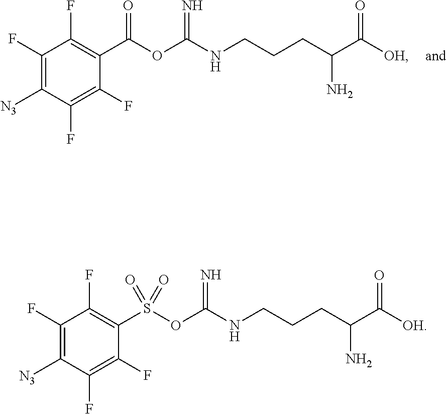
C1(F)=C([N3])C(F)=C(F)C(S(OC(NCCCC(C([OH])=O)N)=N)(=O)=O)=C1F.C1(F)=C([N3])C(F)=C(F)C(C(OC(NCCCC(C([OH])=O)N)=N)=O)=C1F
